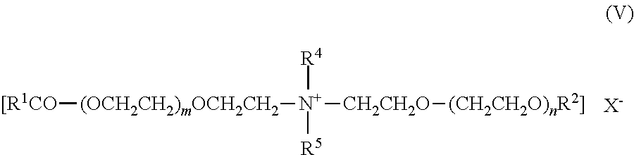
[(OCH2CH2)mOCH2CH2]([[R1CO])[N+]([CH2CH2O][(CH2CH2O)nR2]])([R4])[R5].[X-]
